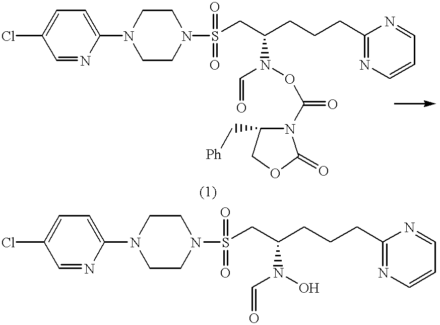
ClC1=CC=C(N2CCN(S(=O)(=O)CC(CCCC3=NC=CC=N3)N(C=O)OC(N3C(C[Ph])COC3=O)=O)CC2)N=C1.ClC1=CC=C(N2CCN(S(=O)(=O)CC(CCCC3=NC=CC=N3)N(C=O)O)CC2)N=C1
